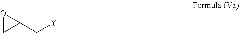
C1(C[Y])OC1
